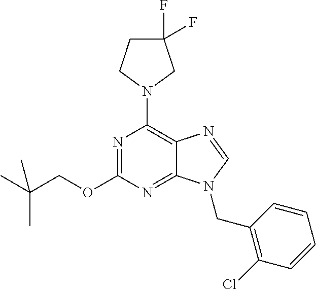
N1=C(OCC(C)(C)C)N=C2C(=C1N1CCC(F)(F)C1)N=CN2CC1=C(Cl)C=CC=C1
